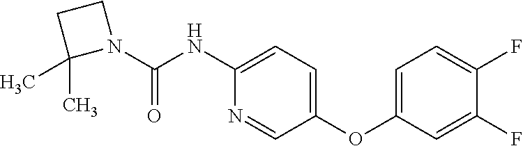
C1(NC(N2CCC2(C)C)=O)=CC=C(OC2=CC=C(F)C(F)=C2)C=N1
